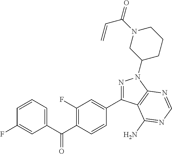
C1(C(C2=C(F)C=C(C3=NN(C4CCCN(C(=O)C=C)C4)C4=C3C(N)=NC=N4)C=C2)=O)=CC=CC(F)=C1
